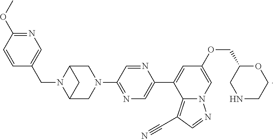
N1=CC(N2CC3N(CC4=CN=C(OC)C=C4)C(C2)C3)=NC=C1C1=CC(OCC2CNCCO2)=CN2C1=C(C#N)C=N2
